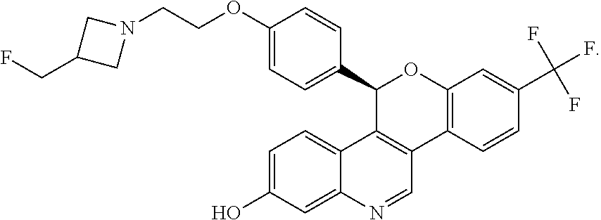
C1=C(O)C=C2C(=C1)C1=C(C=N2)C2=C(OC1C1=CC=C(OCCN3CC(CF)C3)C=C1)C=C(C(F)(F)F)C=C2
